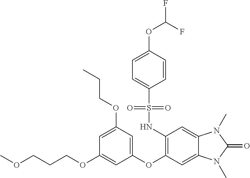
O(CCCOC1=CC(OC2=C(NS(C3=CC=C(OC(F)F)C=C3)(=O)=O)C=C3C(=C2)N(C)C(=O)N3C)=CC(OCCC)=C1)C
